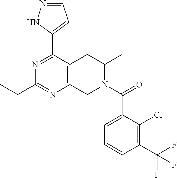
C1(C2=CC=NN2)=NC(CC)=NC2=C1CC(C)N(C(=O)C1=CC=CC(C(F)(F)F)=C1Cl)C2
